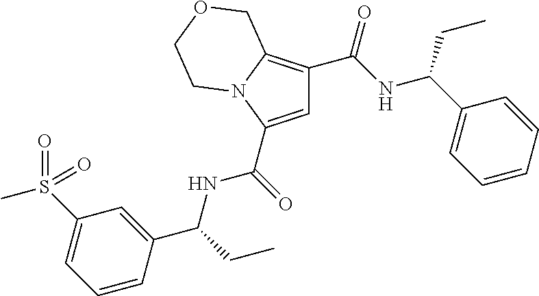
C1=C(C(=O)NC(C2=CC(S(=O)(C)=O)=CC=C2)CC)N2C(=C1C(NC(C1=CC=CC=C1)CC)=O)COCC2
